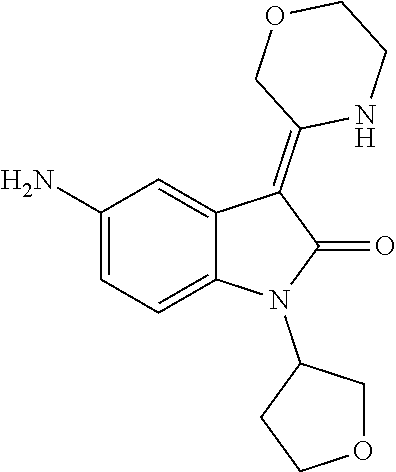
C1(N)=CC=C2C(=C1)C(=C1NCCOC1)C(=O)N2C1CCOC1
